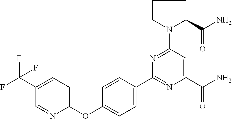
C1(C2=NC(C(N)=O)=CC(N3CCCC3C(=O)N)=N2)=CC=C(OC2=CC=C(C(F)(F)F)C=N2)C=C1
